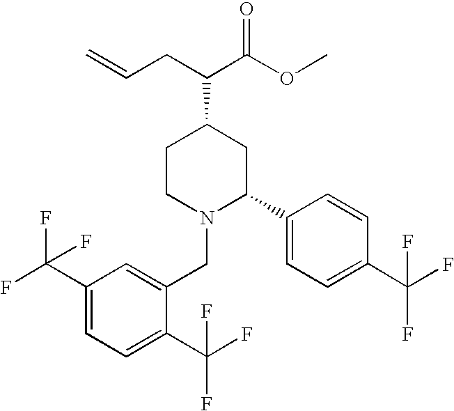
C1(C(F)(F)F)=CC=C(C(F)(F)F)C(CN2C(C3=CC=C(C(F)(F)F)C=C3)CC(C(CC=C)C(OC)=O)CC2)=C1
